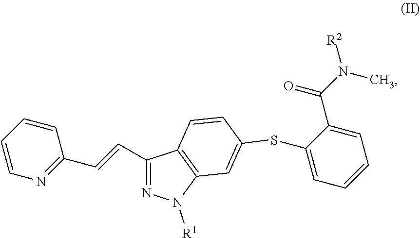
C1(C=CC2=NC=CC=C2)=NN([R1])C2=C1C=CC(SC1=CC=CC=C1C(=O)N([R2])C)=C2
